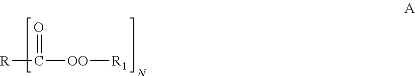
[R]C([OO][R1])=O
